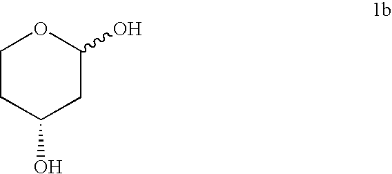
C1CC(O)CC(O)O1
